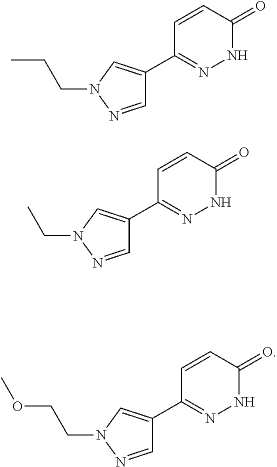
C1=NN(CCC)C=C1C1=NNC(=O)C=C1.C1=NN(CC)C=C1C1=NNC(=O)C=C1.C1=NN(CCOC)C=C1C1=NNC(=O)C=C1
